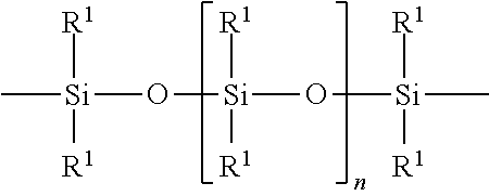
C[Si]([R1])([R1])O[Si]([R1])([R1])O[Si]([R1])(C)[R1]
